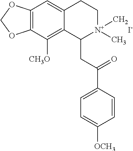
C12=C(C([CH3O])=C3C(=C1)CC[N+](C)(C)C3CC(C1=CC=C([OCH3])C=C1)=O)OCO2.[I-]
